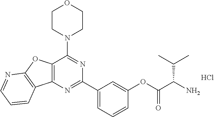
Cl.C12=C(N=C(C3=CC=CC(OC(C(N)C(C)C)=O)=C3)N=C1N1CCOCC1)C1=C(O2)N=CC=C1
